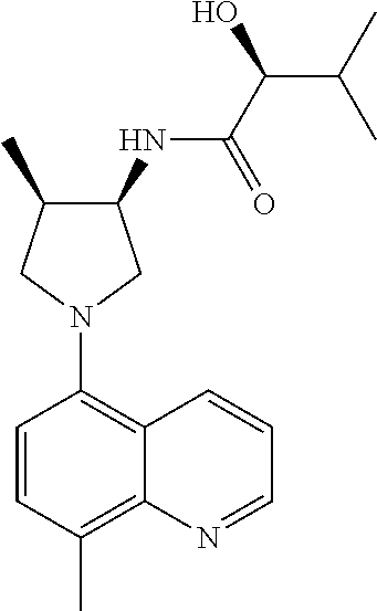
C1(NC(C(C(C)C)O)=O)C(C)CN(C2=C3C(=C(C)C=C2)N=CC=C3)C1
